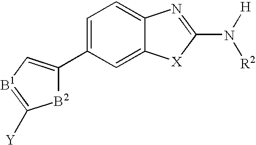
[B2]1C(C2=CC=C3C(=C2)[X]C(N([H])[R2])=N3)=C[B1]=C1[Y]
